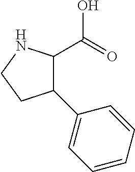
C1(C2=CC=CC=C2)C(C(=O)O)NCC1
